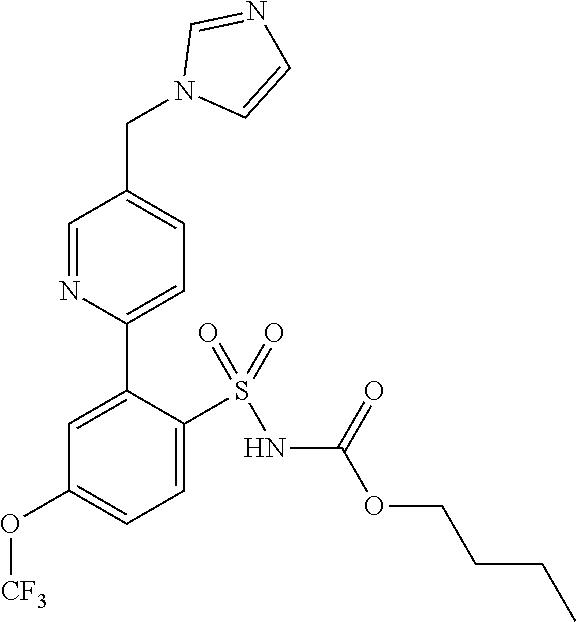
C1=C(S(=O)(=O)NC(OCCCC)=O)C(C2=CC=C(CN3C=CN=C3)C=N2)=CC(O[CF3])=C1
